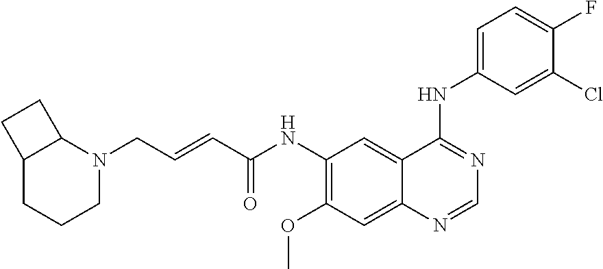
C12CCCN(CC=CC(NC3=C(OC)C=C4C(=C3)C(NC3=CC=C(F)C(Cl)=C3)=NC=N4)=O)C1CC2
